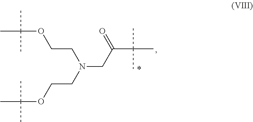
C(OCCN(CC(C(C)(C)C)=O)CCOC(C)(C)C)(C)(C)C
